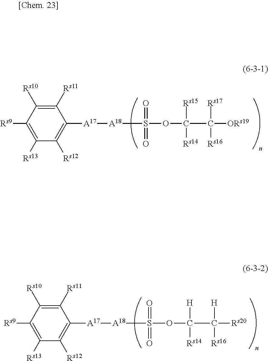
C1([A17][A18]S(OC(C([ORs19])([Rs17])[Rs16])([Rs15])[Rs14])(=O)=O)=C([Rs12])C([Rs13])=C([Rs9])C([Rs10])=C1[Rs11].C1([A17][A18]S(OC(C([Rs20])([H])[Rs16])([H])[Rs14])(=O)=O)=C([Rs12])C([Rs13])=C([Rs9])C([Rs10])=C1[Rs11]
